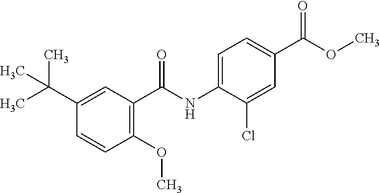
CC(C1=CC(C(NC2=CC=C(C(OC)=O)C=C2Cl)=O)=C(OC)C=C1)(C)C
